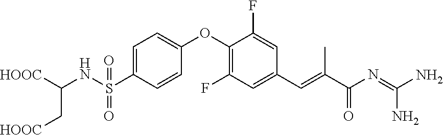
S(C1=CC=C(OC2=C(F)C=C(C=C(C(N=C(N)N)=O)C)C=C2F)C=C1)(NC([HOOC])C[HOOC])(=O)=O
